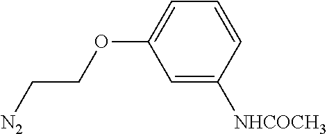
C1=C([NHCOCH3])C=CC=C1OCC[N2]
